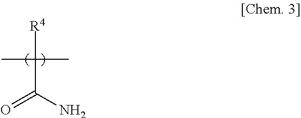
[R4]C(C(=O)N)(C)C
